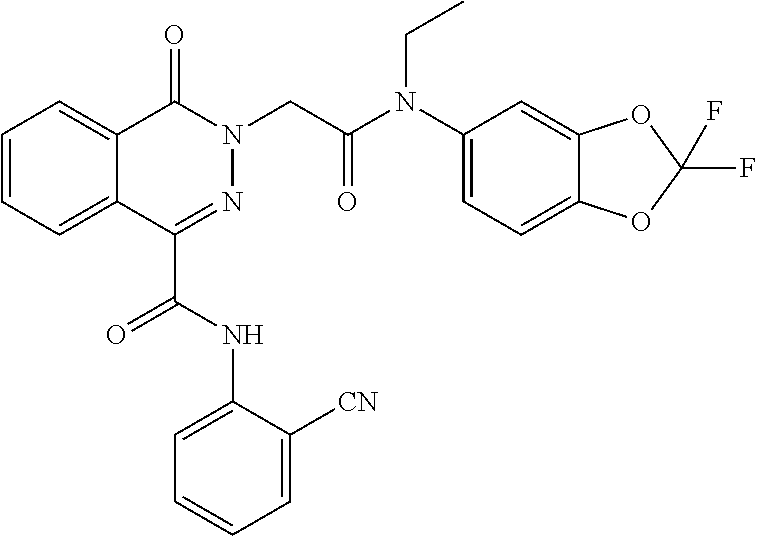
C1=CC=C2C(=C1)C(=O)N(CC(N(C1=CC=C3C(=C1)OC(F)(F)O3)CC)=O)N=C2C(NC1=CC=CC=C1[CN])=O
